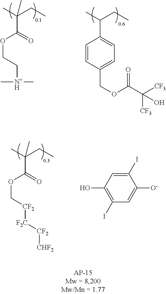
CC(CC)(C)C(=O)OCC[N+H](C)C.CC(CC)C1=CC=C(COC(C([CF3])([CF3])O)=O)C=C1.CC(CC)(C)C(=O)OC[CF2][F2C][CF2][CHF2].C1(I)=CC(O)=C(I)C=C1[O-]
